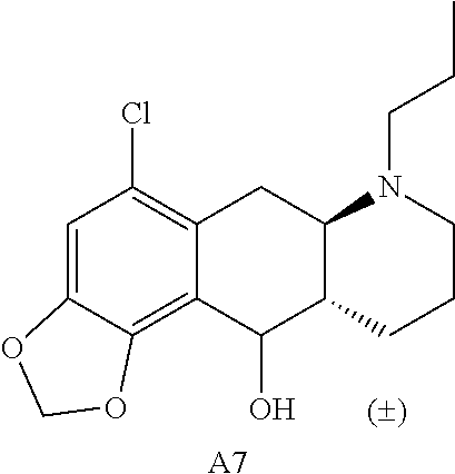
C1=C2C(=C3C(=C1Cl)CC1N(CCC)CCCC1C3O)OCO2.[A7]
